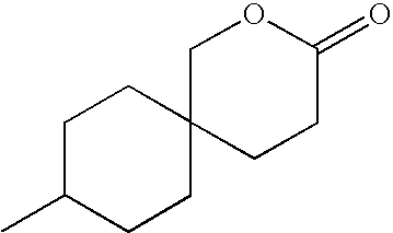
C1C(C)CCC2(C1)CCC(=O)OC2
